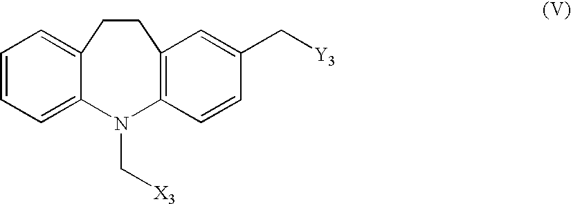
C1=CC=C2C(=C1)CCC1=C(N2C[X3])C=CC(C[Y3])=C1
